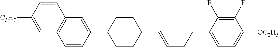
C1CC(C2=CC3=C(C=C([C3H7])C=C3)C=C2)CCC1C=CCCC1=CC=C([OC2H5])C(F)=C1F
